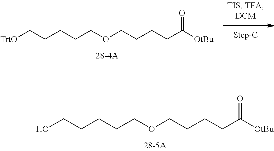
C(CCCC([OtBu])=O)OCCCCCO.C(CCCC([OtBu])=O)OCCCCC[TrtO]
